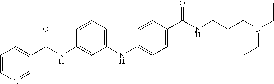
C1(NC2=CC=C(C(NCCCN(CC)CC)=O)C=C2)=CC=CC(NC(C2=CC=CN=C2)=O)=C1
